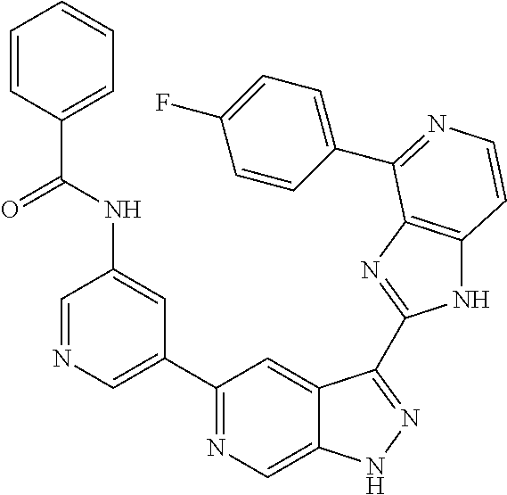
C1=NC=C(C2=NC=C3C(=C2)C(C2=NC4=C(N2)C=CN=C4C2=CC=C(F)C=C2)=NN3)C=C1NC(C1=CC=CC=C1)=O
